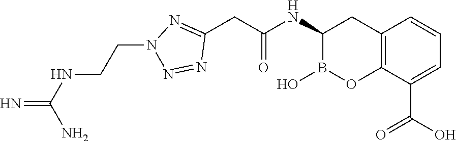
C12=C(C(C(O)=O)=CC=C1)OB(O)C(NC(=O)CC1=NN(CCNC(=N)N)N=N1)C2
